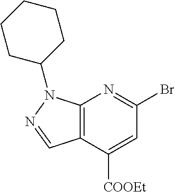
C12=C(C=NN1C1CCCCC1)C([COOEt])=CC(Br)=N2
